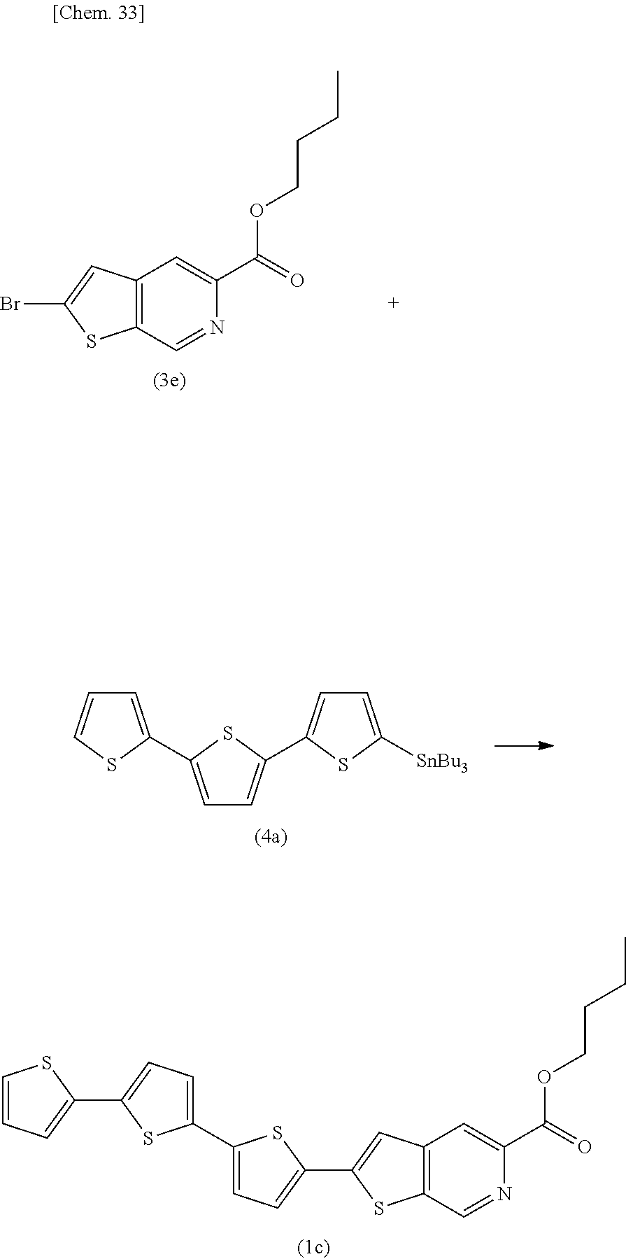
C1=CC=C(C2=CC=C(C3=CC=C(C4=CC5=C(S4)C=NC(C(=O)OCCCC)=C5)S3)S2)S1.C12=C(C=NC(C(OCCCC)=O)=C1)SC(Br)=C2.C1=C(C2=CC=C(C3=CC=C([SnBu3])S3)S2)SC=C1
